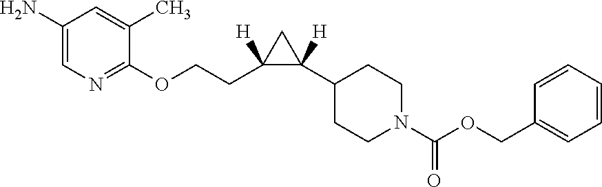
C1(OCCC2([H])C(C3CCN(C(OCC4=CC=CC=C4)=O)CC3)([H])C2)=NC=C(N)C=C1C
